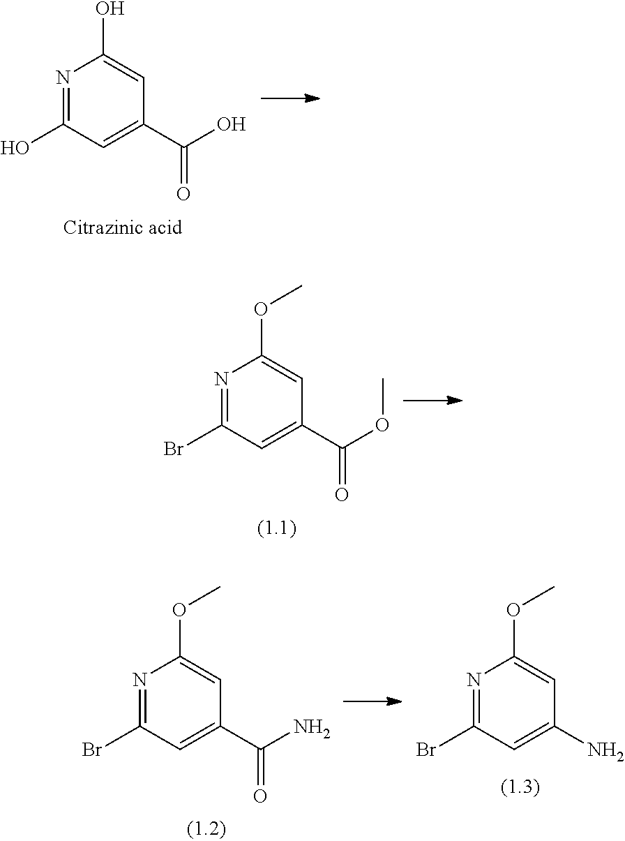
N1=C(O)C=C(C(O)=O)C=C1O.N1=C(Br)C=C(C(OC)=O)C=C1OC.N1=C(Br)C=C(C(N)=O)C=C1OC.N1=C(Br)C=C(N)C=C1OC
